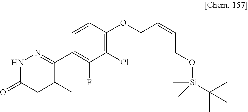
N1C(=O)CC(C)C(C2=C(F)C(Cl)=C(OCC=CCO[Si](C)(C(C)(C)C)C)C=C2)=N1
